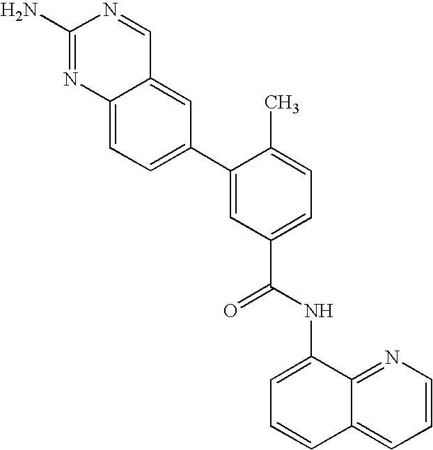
C12=CC(C3=CC(C(NC4=CC=CC5=CC=CN=C45)=O)=CC=C3C)=CC=C1N=C(N)N=C2
